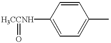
C1=C([H3CCNH]=O)C=CC(C)=C1
